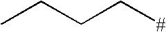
CCCC[#]
